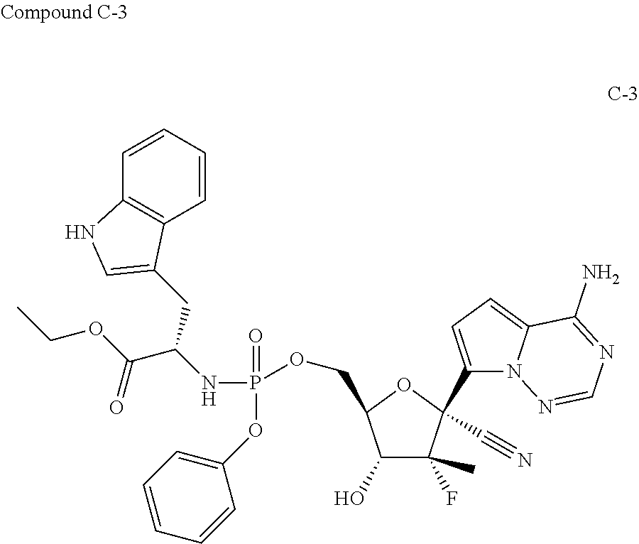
C1(O)C(C)(F)C(C2=CC=C3N2N=CN=C3N)(C#N)OC1COP(OC1=CC=CC=C1)(=O)NC(C(OCC)=O)CC1=CNC2=C1C=CC=C2
